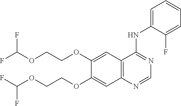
C12=C(C=C(OCCOC(F)F)C(OCCOC(F)F)=C1)C(NC1=CC=CC=C1F)=NC=N2
